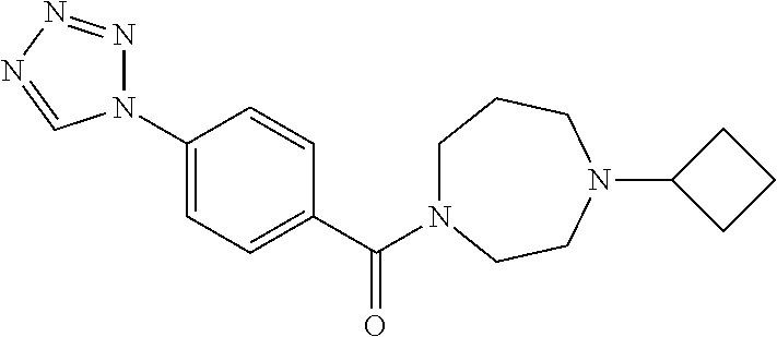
C1(C(N2CCCN(C3CCC3)CC2)=O)=CC=C(N2N=NN=C2)C=C1
